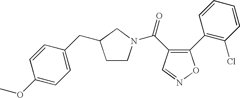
C1(C2=C(Cl)C=CC=C2)=C(C(N2CCC(CC3=CC=C(OC)C=C3)C2)=O)C=NO1
